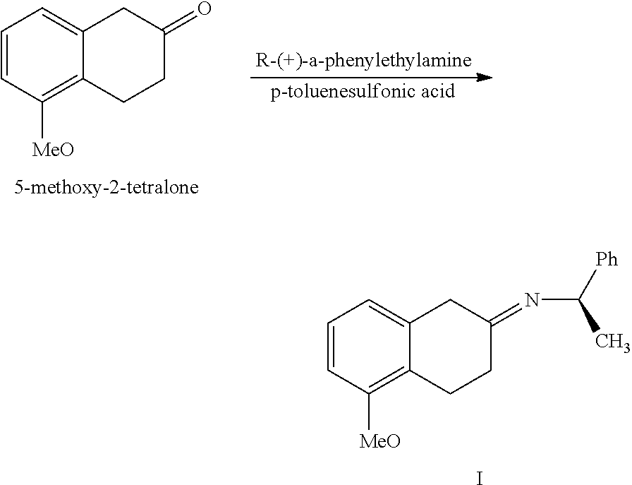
C1=CC([MeO])=C2C(=C1)CC(=O)CC2.[5-methoxy-2-tetralone].C1=CC([MeO])=C2C(=C1)CC(=NC([Ph])C)CC2.I
